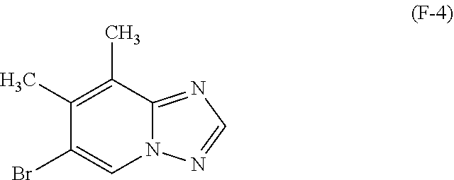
N12C(=NC=N1)C(C)=C(C)C(Br)=C2
